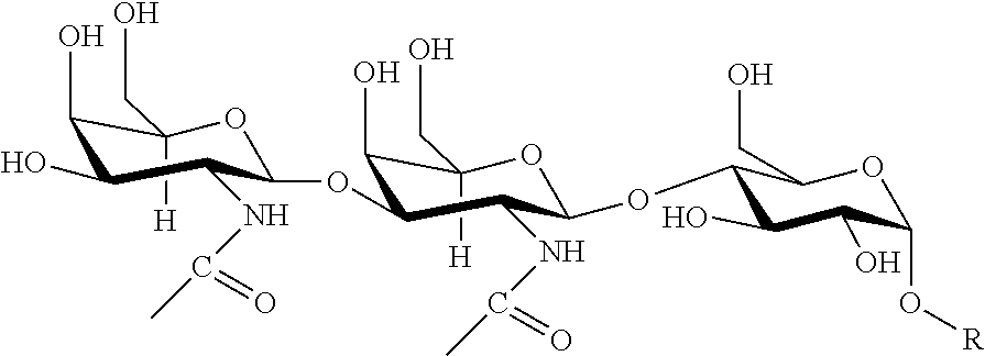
C1(O)C(CO)([H])OC(OC2C(O)C(CO)([H])OC(OC3C(O)C(O)C(O[R])OC3CO)C2NC(C)=O)C(NC(C)=O)C1O
